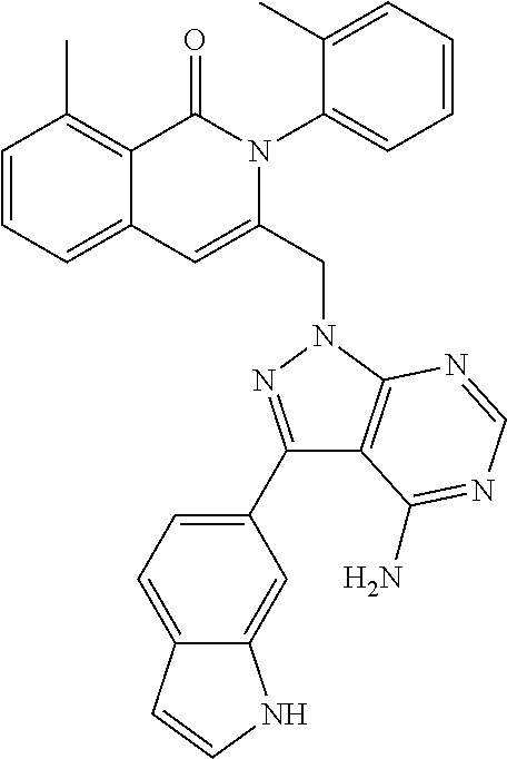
C1=CC=C2C(=C1C)C(=O)N(C1=CC=CC=C1C)C(CN1C3=C(C(C4=CC=C5C(=C4)NC=C5)=N1)C(N)=NC=N3)=C2
